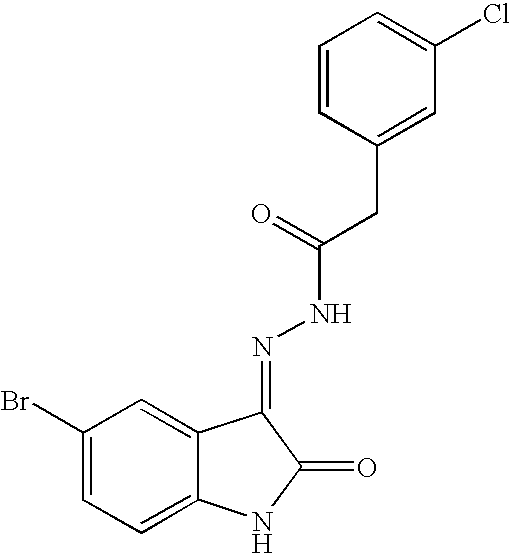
C1(Br)=CC=C2C(=C1)C(=NNC(CC1=CC(Cl)=CC=C1)=O)C(=O)N2
